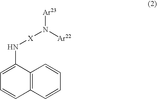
C1(N[X]N([Ar22])[Ar23])=CC=CC2=C1C=CC=C2
